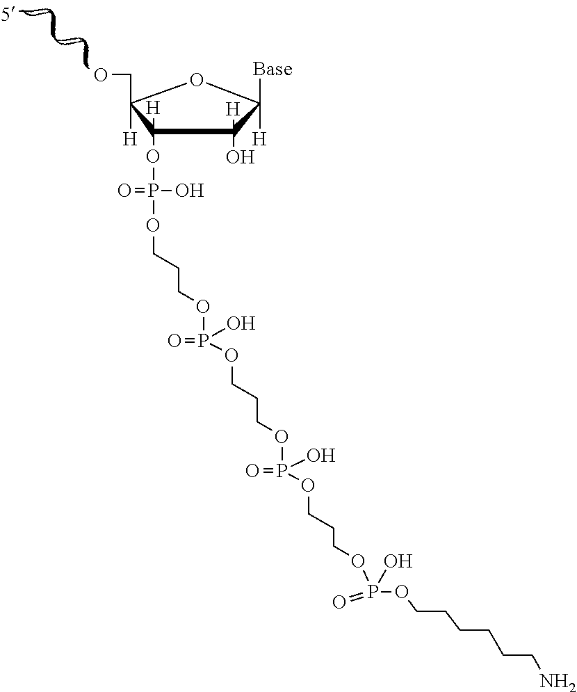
[Base]C1([H])C(O)([H])C(OP(OCCCOP(OCCCOP(OCCCOP(O)(=O)OCCCCCCN)(=O)O)(=O)O)(O)=O)([H])C(CO)([H])O1
